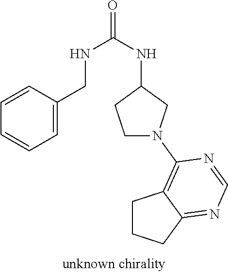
C1=CC(CNC(NC2CCN(C3=C4CCCC4=NC=N3)C2)=O)=CC=C1
